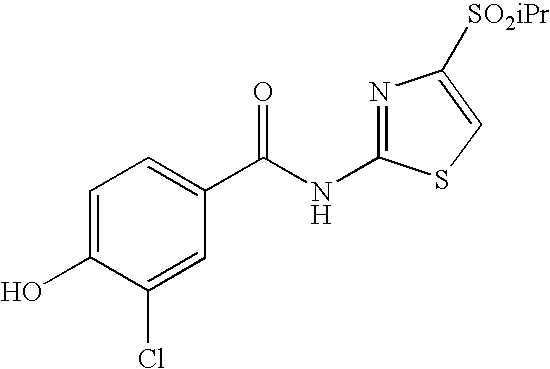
C1=C(O)C(Cl)=CC(C(NC2=NC([SO2iPr])=CS2)=O)=C1
